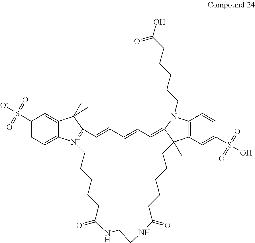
C1(S([O-])(=O)=O)=CC=C2C(=C1)C(C)(C)C1=[N+]2CCCCCC(=O)NCCNC(=O)CCCCCC2(C)C3=C(C=CC(S(O)(=O)=O)=C3)N(CCCCCC(O)=O)C2=CC=CC=C1
